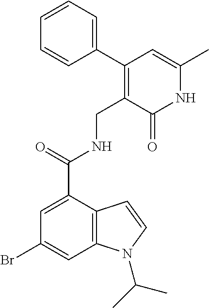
N1C(C)=CC(C2=CC=CC=C2)=C(CNC(C2=CC(Br)=CC3=C2C=CN3C(C)C)=O)C1=O
